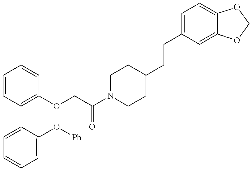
C1=C(C2=C(OCC(N3CCC(CCC4=CC=C5C(=C4)OCO5)CC3)=O)C=CC=C2)C(O[Ph])=CC=C1
